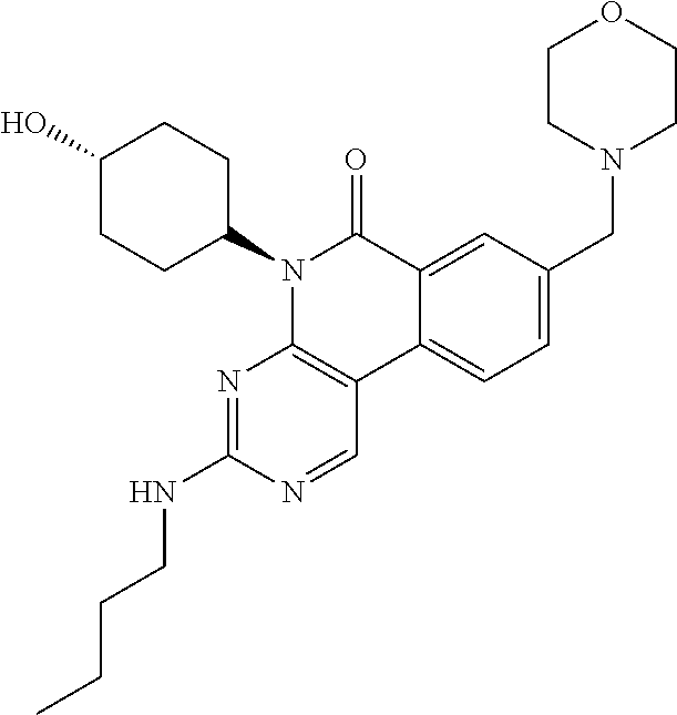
C12=CC(CN3CCOCC3)=CC=C1C1=C(N(C3CCC(O)CC3)C2=O)N=C(NCCCC)N=C1
